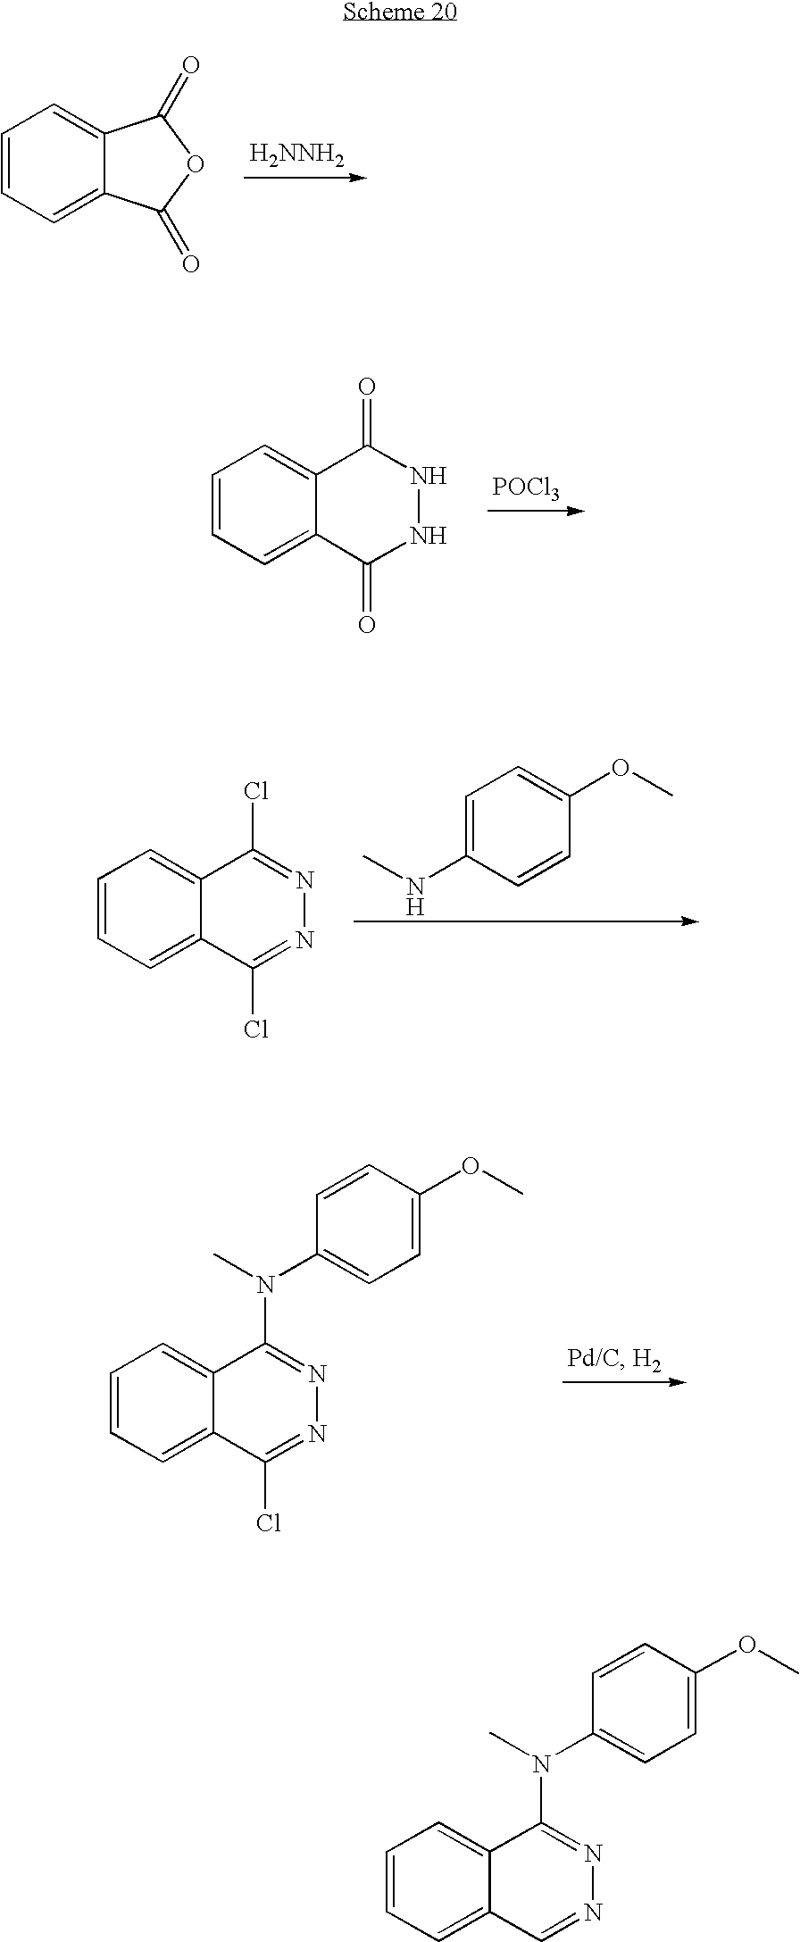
C1=CC=C2C(=C1)C(=O)OC2=O.[H2NNH2].C1=CC=C2C(=C1)C(=O)NNC2=O.[POCl3].C1=CC=C2C(=C1)C(Cl)=NN=C2Cl.C1=C(NC)C=CC(OC)=C1.C1=CC=C2C(=C1)C(N(C1=CC=C(OC)C=C1)C)=NN=C2Cl.C1=CC=C2C(=C1)C(N(C1=CC=C(OC)C=C1)C)=NN=C2
